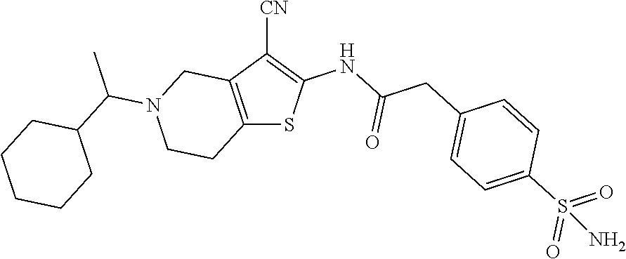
C12=C(C([CN])=C(NC(CC3=CC=C(S(=O)(=O)N)C=C3)=O)S1)CN(C(C1CCCCC1)C)CC2
